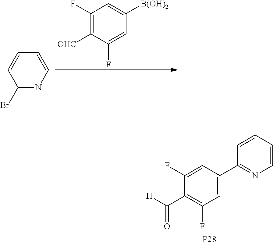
C1(F)=C([OHC])C(F)=CC([B(OH)2])=C1.C1(Br)=NC=CC=C1.[P28].C1=C(C2=NC=CC=C2)C=C(F)C(C([H])=O)=C1F
